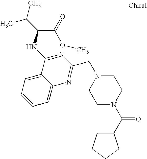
C1=C2C(=CC=C1)C(NC(C(C)C)C(=O)OC)=NC(CN1CCN(C(C3CCCC3)=O)CC1)=N2
